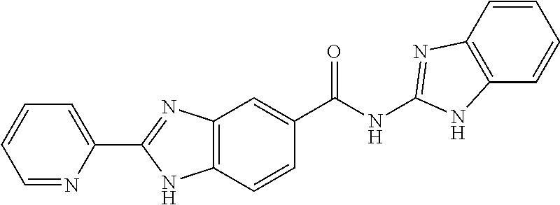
C1=NC(C2=NC3=C(N2)C=CC(C(NC2=NC4=C(C=CC=C4)N2)=O)=C3)=CC=C1
